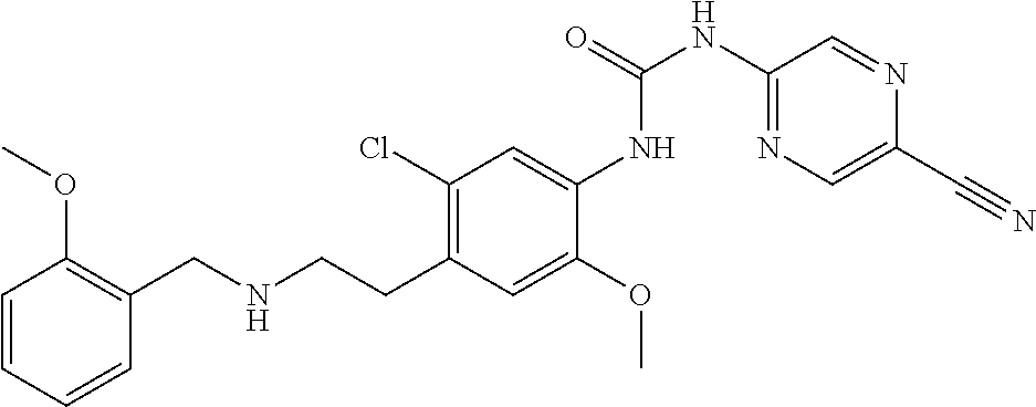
C1=CC=CC(CNCCC2=C(Cl)C=C(NC(NC3=NC=C(C#N)N=C3)=O)C(OC)=C2)=C1OC
